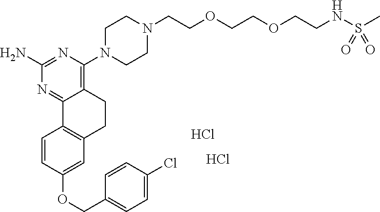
C1(N)=NC(N2CCN(CCOCCOCCNS(C)(=O)=O)CC2)=C2C(=N1)C1=C(CC2)C=C(OCC2=CC=C(Cl)C=C2)C=C1.Cl.Cl
